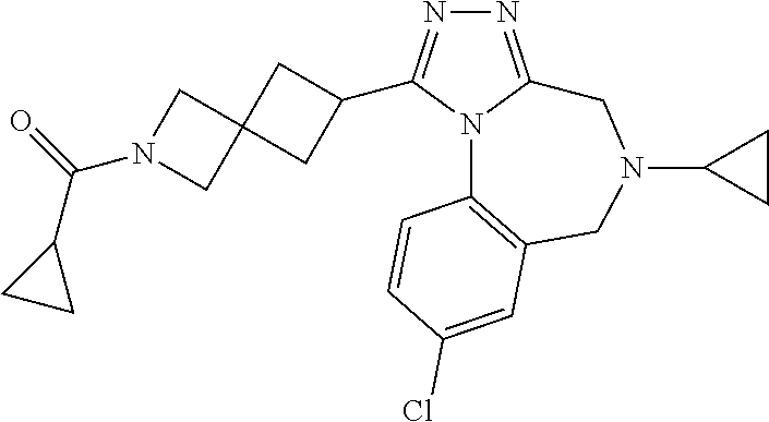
N1=C2N(C(C3CC4(C3)CN(C(=O)C3CC3)C4)=N1)C1=C(CN(C3CC3)C2)C=C(Cl)C=C1
